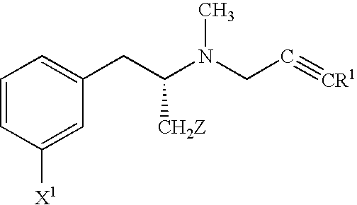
C1=CC([X1])=CC(CC(N(CC#[CR1])C)[CH2Z])=C1
